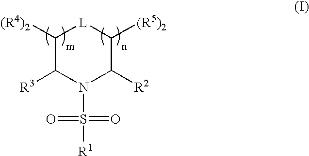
C1([(R4)2])C([R3])N(S([R1])(=O)=O)C([R2])C([(R5)2])[L]1
